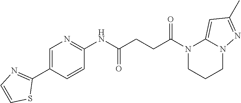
N1(C(CCC(NC2=NC=C(C3=NC=CS3)C=C2)=O)=O)CCCN2C1=CC(C)=N2
